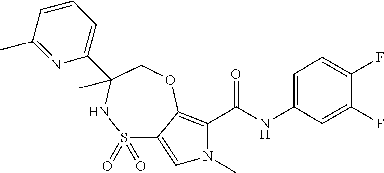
C1(F)=CC(NC(=O)C2=C3C(=CN2C)S(=O)(=O)NC(C2=CC=CC(C)=N2)(C)CO3)=CC=C1F
